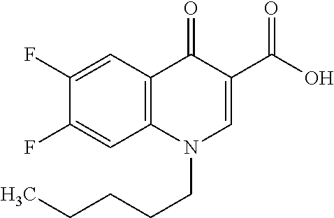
C12=C(C=C(F)C(F)=C1)N(CCCCC)C=C(C(=O)O)C2=O
